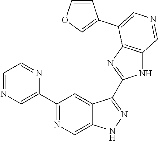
C1(C2=CN=CC=N2)=NC=C2C(=C1)C(C1=NC3=C(N1)C=NC=C3C1=COC=C1)=NN2
